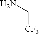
[CF3]CN
